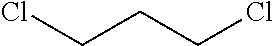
ClCCCCl
